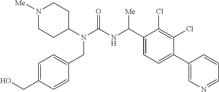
N1([Me])CCC(N(C(NC(C2=CC=C(C3=CN=CC=C3)C(Cl)=C2Cl)[Me])=O)CC2=CC=C(CO)C=C2)CC1
